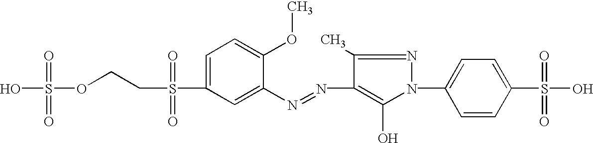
OS(OCCS(C1=CC=C(OC)C(N=NC2=C(O)N(C3=CC=C(S(O)(=O)=O)C=C3)N=C2C)=C1)(=O)=O)(=O)=O
